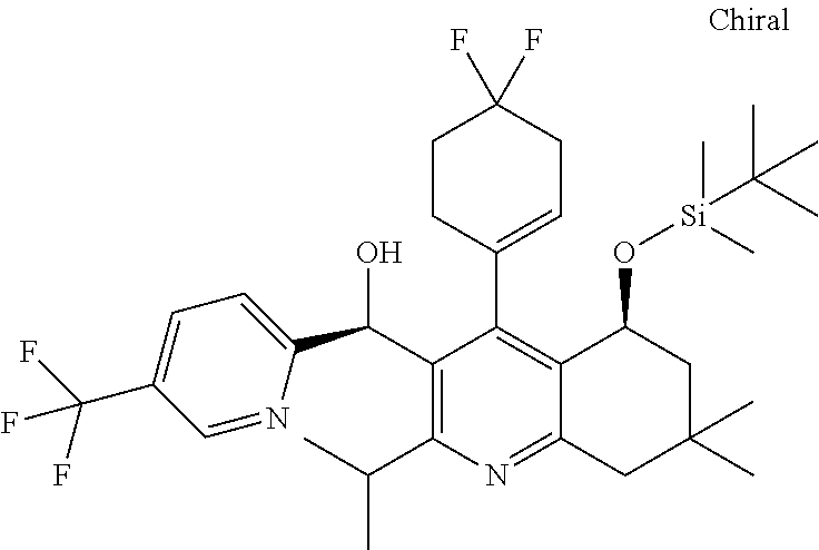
C1(C(O)C2=CC=C(C(F)(F)F)C=N2)=C(C(C)C)N=C2C(=C1C1=CCC(F)(F)CC1)C(O[Si](C)(C)C(C)(C)C)CC(C)(C)C2
